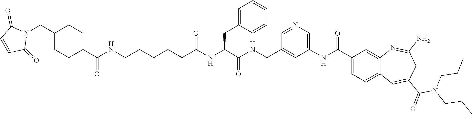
C1(NC(C2=CC=C3C(=C2)N=C(N)CC(C(=O)N(CCC)CCC)=C3)=O)=CN=CC(CNC(C(NC(CCCCCNC(=O)C2CCC(CN3C(=O)C=CC3=O)CC2)=O)CC2=CC=CC=C2)=O)=C1
